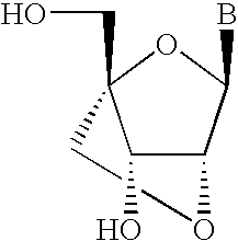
C1(O)C2C(B)OC1(CO)CO2
